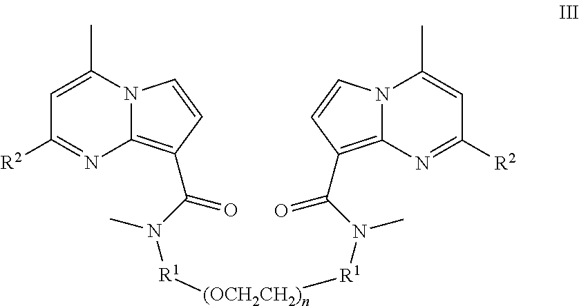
C1=C(C)N2C(=C(C(N([R1][(OCH2CH2)n][R1]N(C(C3=C4N=C([R2])C=C(C)N4C=C3)=O)C)C)=O)C=C2)N=C1[R2]
